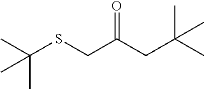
C(C(CC(C)(C)C)=O)SC(C)(C)C
